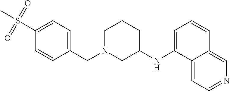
C1=CC(CN2CCCC(NC3=CC=CC4=CN=CC=C34)C2)=CC=C1S(C)(=O)=O
